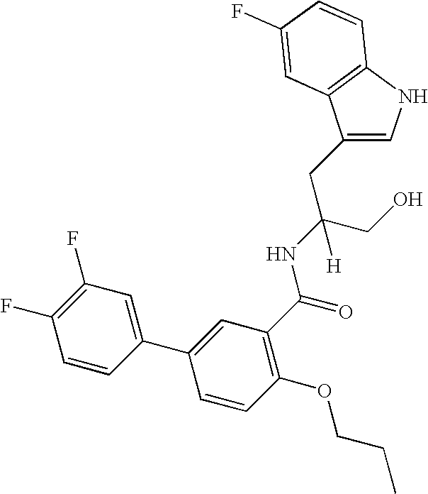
C1(CC(CO)(NC(=O)C2=C(OCCC)C=CC(C3=CC(F)=C(F)C=C3)=C2)[H])=CNC2=C1C=C(F)C=C2
